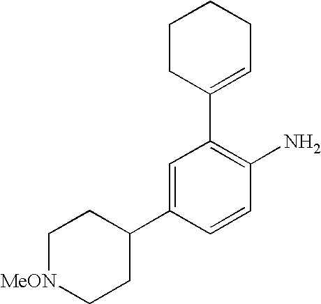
C1(C2=CCCCC2)=C(N)C=CC(C2CC[MeON]CC2)=C1
